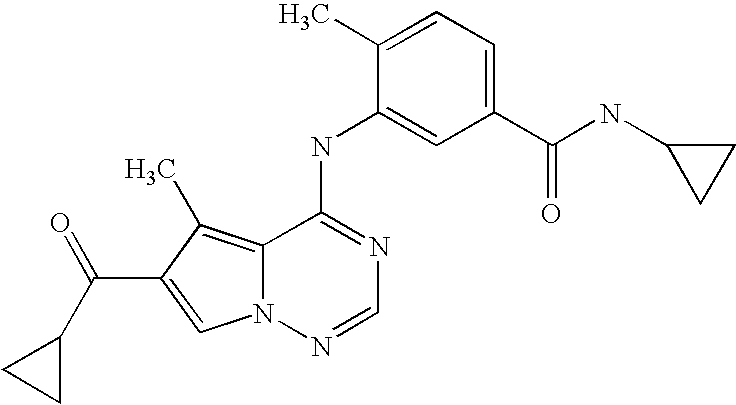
C1(C(NC2CC2)=O)=CC=C(C)C(NC2=NC=NN3C2=C(C)C(C(=O)C2CC2)=C3)=C1
